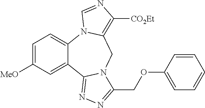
C1=C([MeO])C=C2C(=C1)N1C(=C([CO2Et])N=C1)CN1C2=NN=C1COC1=CC=CC=C1
